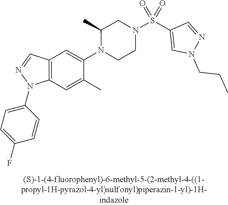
N1(C2=CC3=C(C=C2C)N(C2=CC=C(F)C=C2)N=C3)CCN(S(C2=CN(CCC)N=C2)(=O)=O)CC1C
